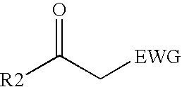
[R2]C(C[EWG])=O
